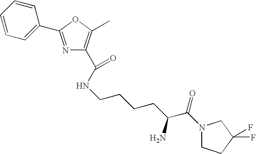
C(NCCCCC(C(N1CCC(F)(F)C1)=O)N)(=O)C1=C(C)OC(C2=CC=CC=C2)=N1
